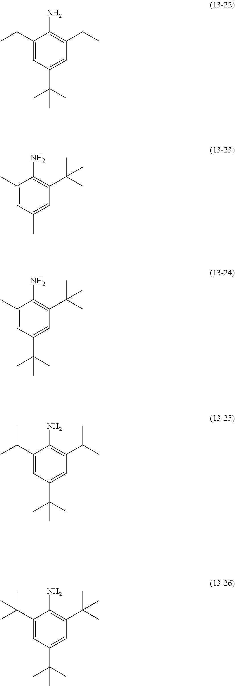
C1(CC)=CC(C(C)(C)C)=CC(CC)=C1N.C1(C)=CC(C)=CC(C(C)(C)C)=C1N.C1(C)=CC(C(C)(C)C)=CC(C(C)(C)C)=C1N.C1(C(C)C)=CC(C(C)(C)C)=CC(C(C)C)=C1N.C1(C(C)(C)C)=CC(C(C)(C)C)=CC(C(C)(C)C)=C1N
